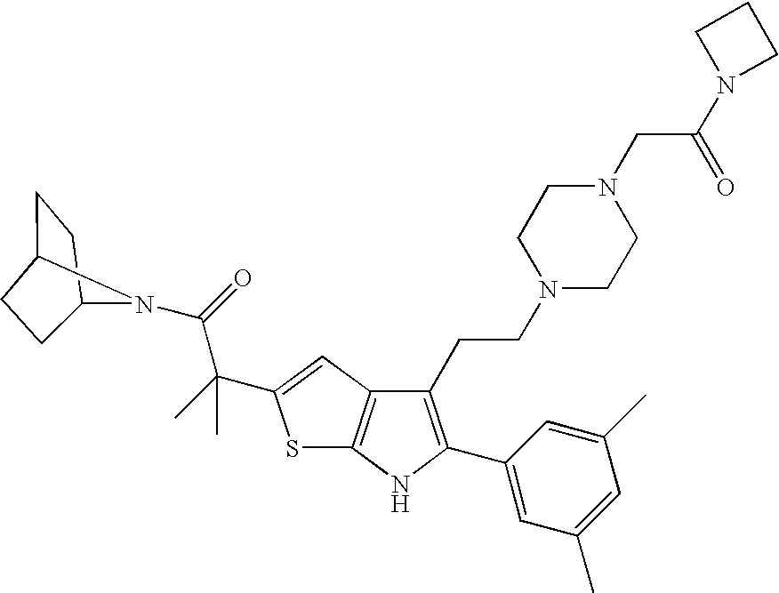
C1CC2N(C(=O)C(C)(C)C3=CC4=C(S3)NC(C3=CC(C)=CC(C)=C3)=C4CCN3CCN(CC(=O)N4CCC4)CC3)C1CC2
